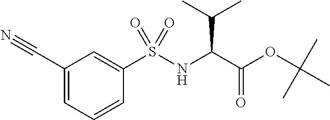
N(C(C(OC(C)(C)C)=O)C(C)C)S(C1=CC(C#N)=CC=C1)(=O)=O
